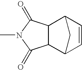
C12C3C=CC(C1C(=O)N(C)C2=O)C3
